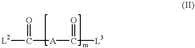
[L2]C(=O)[A]C(=O)[L3]
